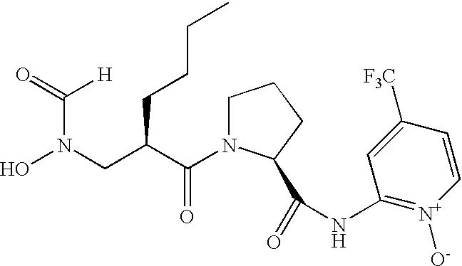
O=C([H])N(O)CC(CCCC)C(=O)N1CCCC1C(=O)NC1=[N+]([O-])C=CC([F3C])=C1
